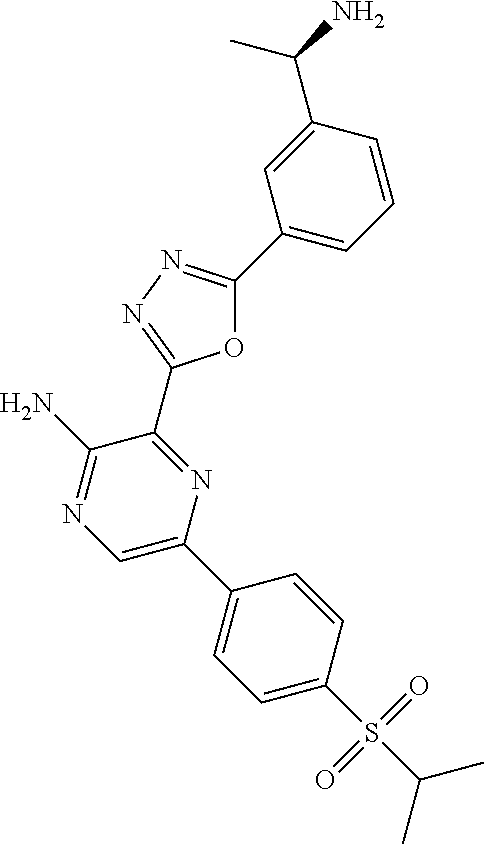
O1C(C2=CC=CC(C(C)N)=C2)=NN=C1C1=NC(C2=CC=C(S(C(C)C)(=O)=O)C=C2)=CN=C1N
